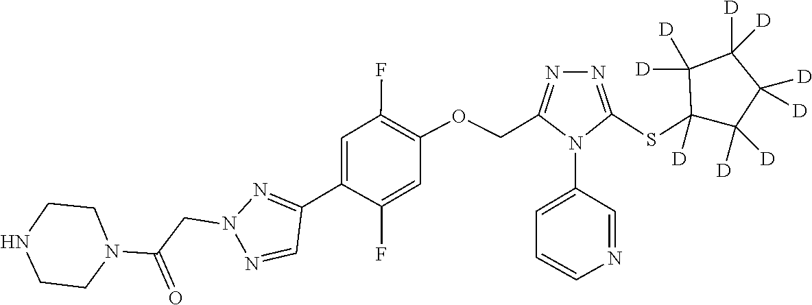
C1CNCCN1C(=O)CN1N=C(C2=CC(F)=C(OCC3=NN=C(SC4([D])C([D])([D])C([D])([D])C([D])([D])C4([D])[D])N3C3=CC=CN=C3)C=C2F)C=N1
